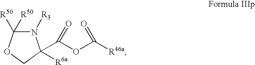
N1([R3])C([R50])([R50])OCC1([R6a])C(OC([R46a])=O)=O
